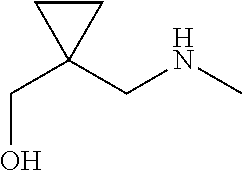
C(O)C1(CNC)CC1
